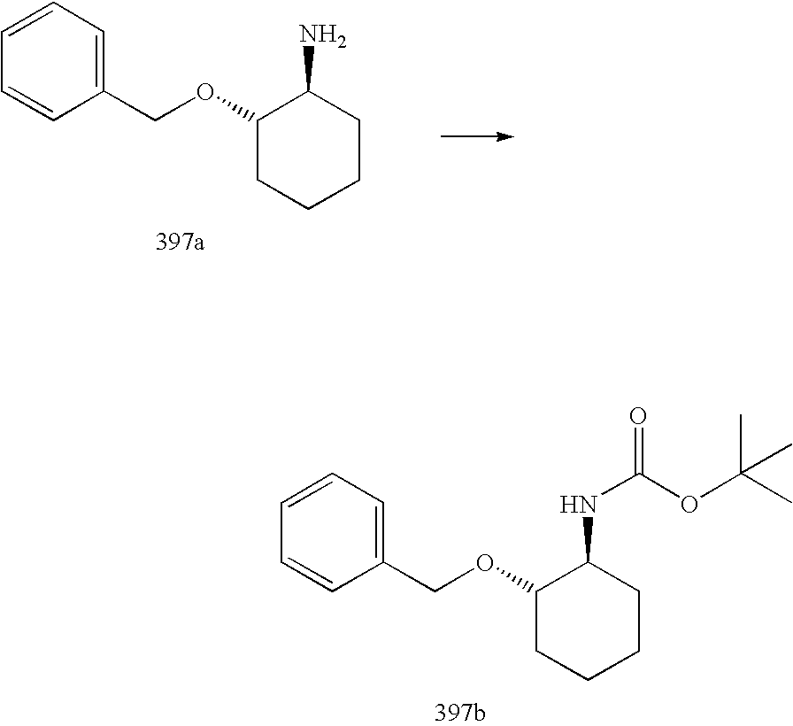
C1=CC=C(COC2CCCCC2NC(OC(C)(C)C)=O)C=C1.C1=CC=C(COC2CCCCC2N)C=C1
